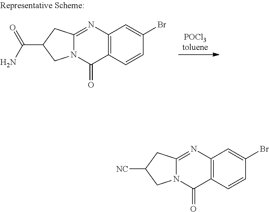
[POCl3toluene].C12=C(C=CC(Br)=C1)C(=O)N1C(=N2)CC(C(=O)N)C1.C12=C(C=CC(Br)=C1)C(=O)N1C(=N2)CC([NC])C1
